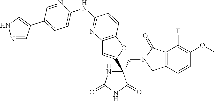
C(C1(C2=CC3=C(O2)C=CC(NC2=CC=C(C4=CNN=C4)C=N2)=N3)NC(=O)NC1=O)N1CC2=C(C1=O)C(F)=C(OC)C=C2
